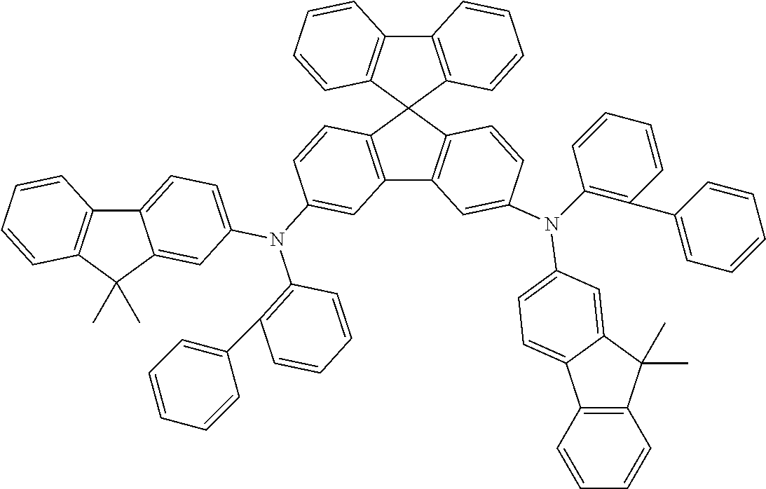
C12=C(C3(C4=C1C=CC=C4)C1=C(C4=C3C=CC(N(C3=CC=C5C6=C(C(C)(C)C5=C3)C=CC=C6)C3=C(C5=CC=CC=C5)C=CC=C3)=C4)C=C(N(C3=CC=C4C5=C(C(C)(C)C4=C3)C=CC=C5)C3=C(C4=CC=CC=C4)C=CC=C3)C=C1)C=CC=C2
